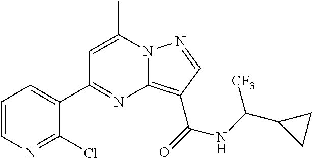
C1=CN=C(Cl)C(C2=NC3=C(C(NC([CF3])C4CC4)=O)C=NN3C(C)=C2)=C1
